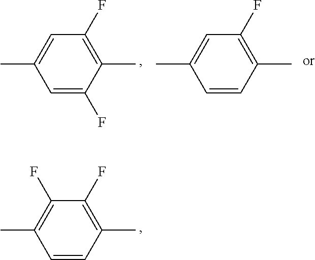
C1=C(F)C(C)=C(F)C=C1C.C1=CC(C)=C(F)C=C1C.C1=CC(C)=C(F)C(F)=C1C
